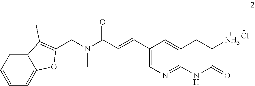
C1(C=CC(N(CC2=C(C)C3=CC=CC=C3O2)C)=O)=CN=C2C(=C1)CC(N)C(=O)N2.Cl
